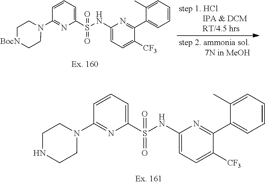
C1=CC=C(S(=O)(=O)NC2=CC=C([CF3])C(C3=CC=CC=C3C)=N2)N=C1N1CC[BocN]CC1.C1=CC=C(S(=O)(=O)NC2=CC=C([CF3])C(C3=CC=CC=C3C)=N2)N=C1N1CCNCC1
